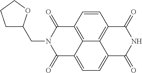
N1C(=O)C2=C3C(=CC=C4C3=C(C=C2)C(=O)N(CC2CCCO2)C4=O)C1=O
